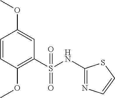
C1=CC(OC)=C(S(NC2=NC=CS2)(=O)=O)C=C1OC
